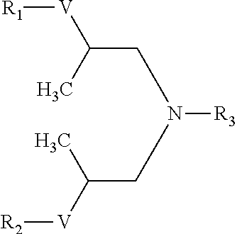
C(CN(CC(C)[V][R2])[R3])(C)[V][R1]
